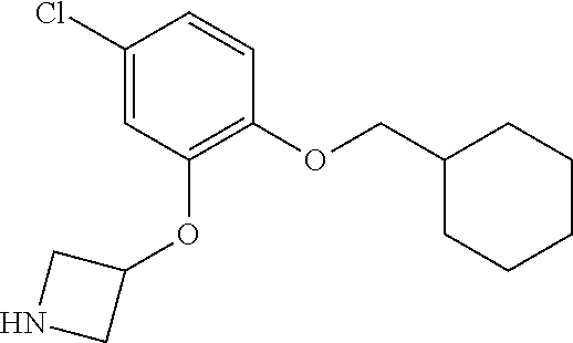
C1(OCC2CCCCC2)=C(OC2CNC2)C=C(Cl)C=C1
